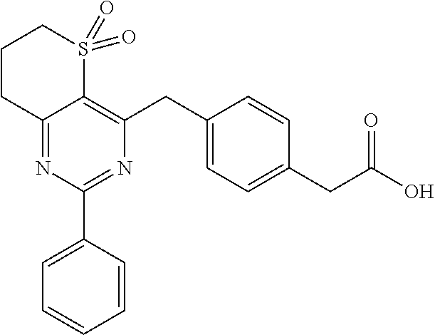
C1CC2=NC(C3=CC=CC=C3)=NC(CC3=CC=C(CC(O)=O)C=C3)=C2S(=O)(=O)C1
